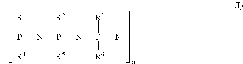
CP([R1])([R4])=NP([R2])([R5])=NP([R3])([R6])=NC
